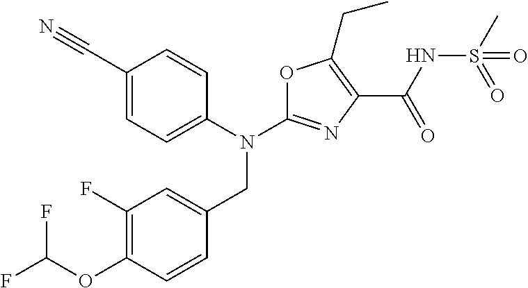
N(C1=NC(C(NS(C)(=O)=O)=O)=C(CC)O1)(CC1=CC(F)=C(OC(F)F)C=C1)C1=CC=C(C#N)C=C1
